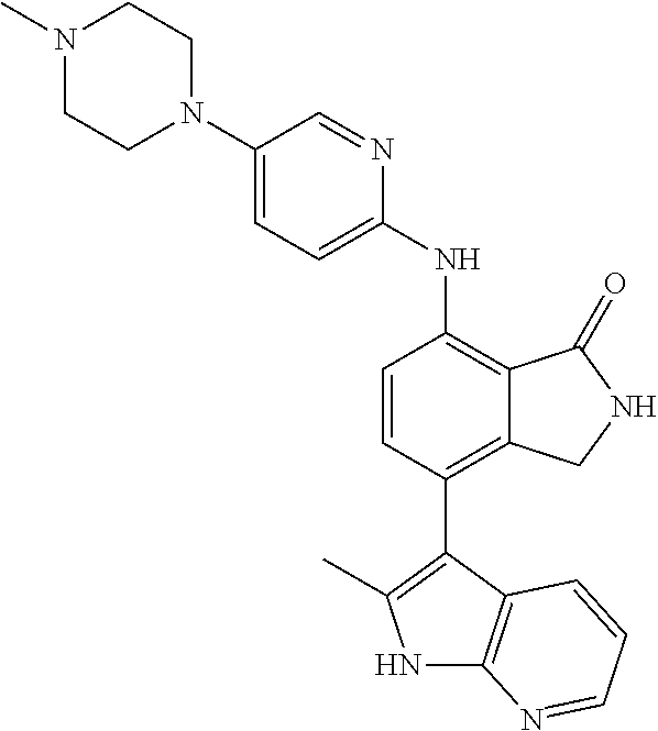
N1(C)CCN(C2=CC=C(NC3=C4C(=C(C5=C(C)NC6=C5C=CC=N6)C=C3)CNC4=O)N=C2)CC1
